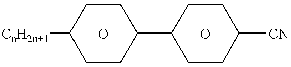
[CnH2n+1]C1CCC(C2CCC([CN])CC2)CC1.O.O
